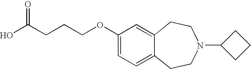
C1(OCCCC(O)=O)=CC=C2C(=C1)CCN(C1CCC1)CC2
